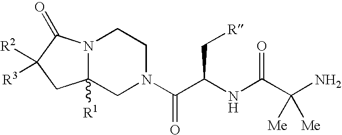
N12C([R1])(CN(C(C(NC(C(N)([Me])[Me])=O)C[R])=O)CC1)CC([R3])([R2])C2=O
